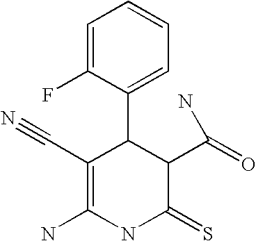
C1=C(F)C(C2C(C#N)=C(N)NC(=S)C2C(N)=O)=CC=C1
